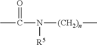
CC(=O)N([R5])[(CH2)n]C
